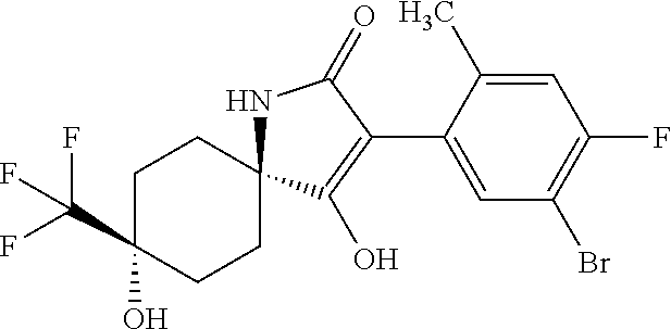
C1CC2(CCC1(C(F)(F)F)O)NC(=O)C(C1=CC(Br)=C(F)C=C1C)=C2O
